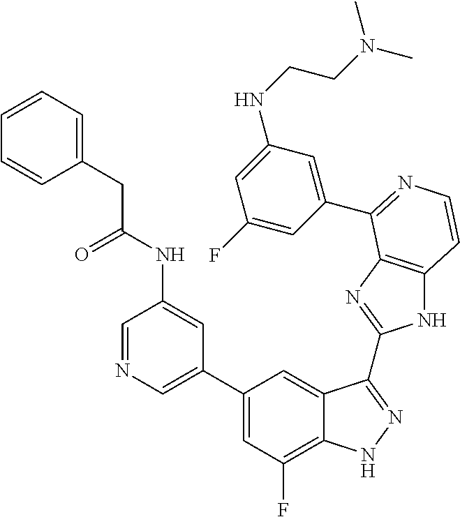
C1=C(C2=CC(F)=C3C(=C2)C(C2=NC4=C(N2)C=CN=C4C2=CC(NCCN(C)C)=CC(F)=C2)=NN3)C=C(NC(=O)CC2=CC=CC=C2)C=N1
